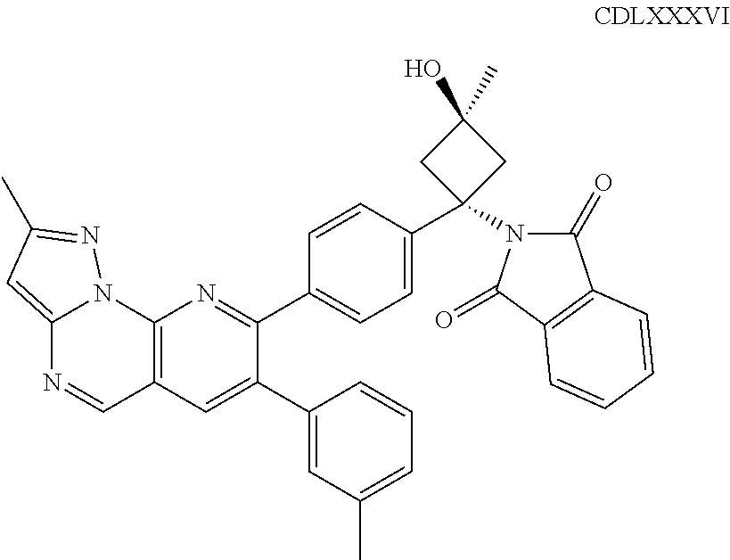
C12=CC(C)=NN1C1=C(C=N2)C=C(C2=CC(C)=CC=C2)C(C2=CC=C(C3(N4C(=O)C5=C(C4=O)C=CC=C5)CC(C)(O)C3)C=C2)=N1
